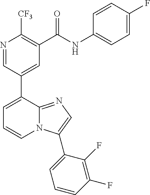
N1=CC(C2=CC=CN3C2=NC=C3C2=CC=CC(F)=C2F)=CC(C(=O)NC2=CC=C(F)C=C2)=C1[CF3]
